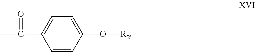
C1=CC(O[R2])=CC=C1C(C)=O
